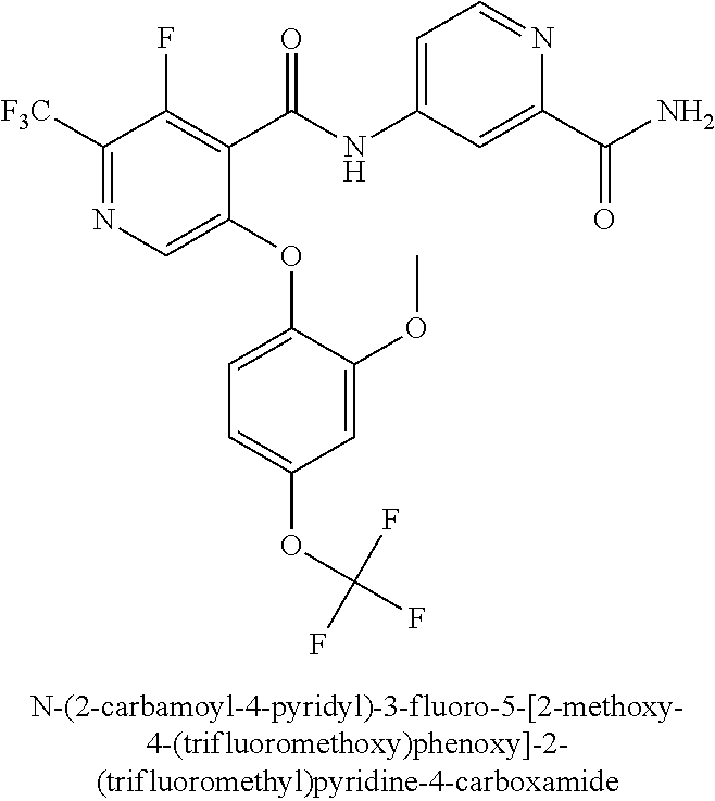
C1([F3C])=NC=C(OC2=CC=C(OC(F)(F)F)C=C2OC)C(C(NC2=CC=NC(C(N)=O)=C2)=O)=C1F
